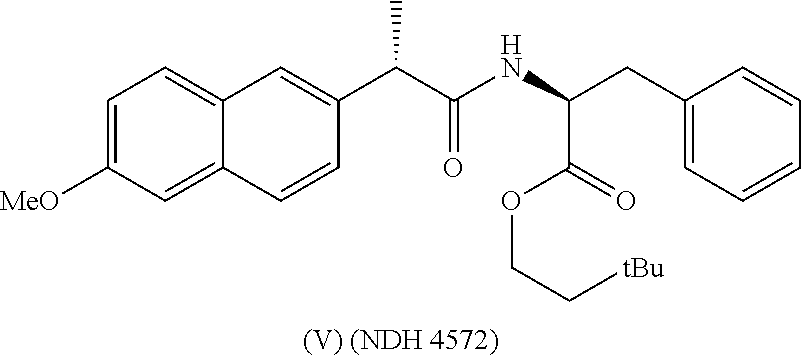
C1=C([MeO])C=C2C(=C1)C=C(C(C(NC(CC1=CC=CC=C1)C(=O)OCC[tBu])=O)C)C=C2
